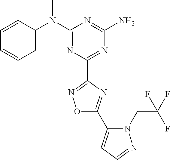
C1=CC(N(C2=NC(C3=NOC(C4=CC=NN4CC(F)(F)F)=N3)=NC(N)=N2)C)=CC=C1
